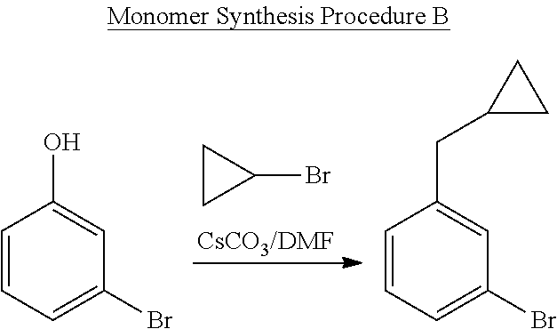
C1(Br)CC1.C1=CC=C(Br)C=C1O.C1=CC=C(Br)C=C1CC1CC1
